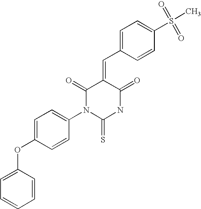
C1=CC=CC(OC2=CC=C(N3C(=S)NC(=O)C(=CC4=CC=C(S(C)(=O)=O)C=C4)C3=O)C=C2)=C1
